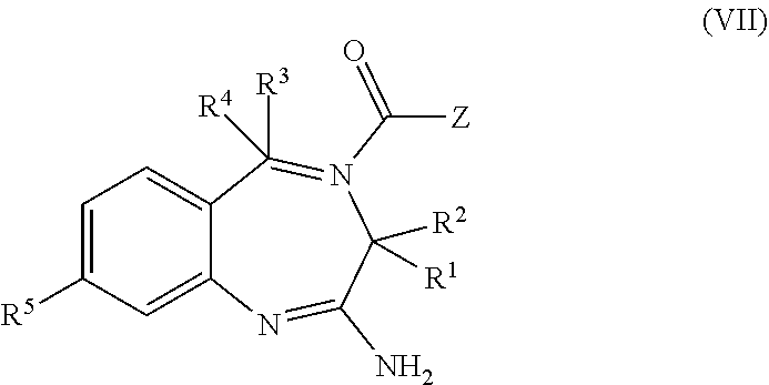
C1=C2C(=CC=C1[R5])C([R4])([R3])=N(C([Z])=O)C([R2])([R1])C(N)=N2
